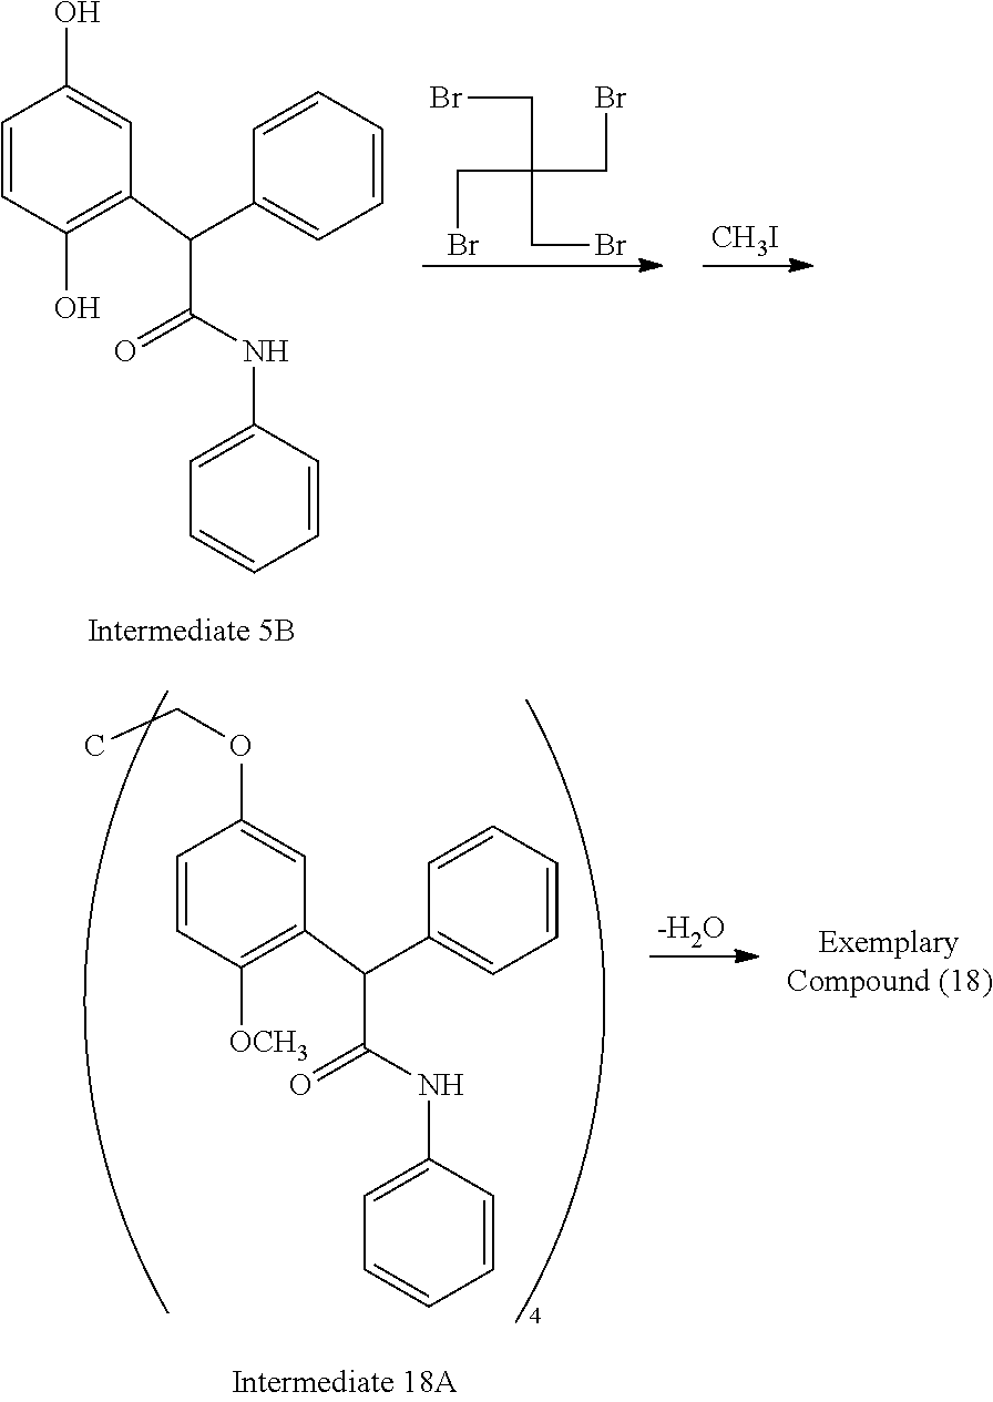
C(C(C1=CC=CC=C1)C1=C(O)C=CC(O)=C1)(=O)NC1=CC=CC=C1.[CH3I].BrCC(CBr)(CBr)CBr.C(C(C1=CC=CC=C1)C1=C([OCH3])C=CC(OCC)=C1)(=O)NC1=CC=CC=C1.[-H2O]
